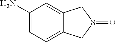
C1(N)=CC=C2C(=C1)CS(=O)C2
